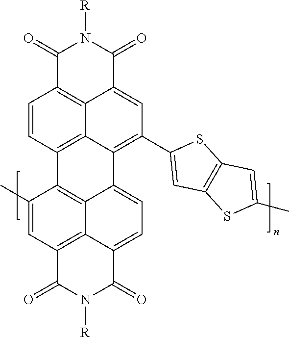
C1(=O)C2=C3C(=CC(C4=CC5=C(S4)C=C(C)S5)=C4C3=C(C=C2)C2=C3C4=CC=C4C3=C(C=C2C)C(=O)N([R])C4=O)C(=O)N1[R]
